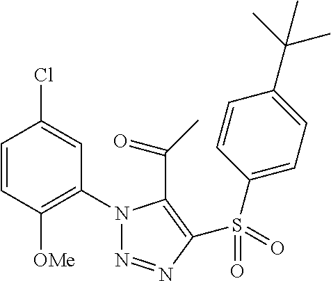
C1=CC([OMe])=C(N2N=NC(S(C3=CC=C(C(C)(C)C)C=C3)(=O)=O)=C2C(=O)C)C=C1Cl
